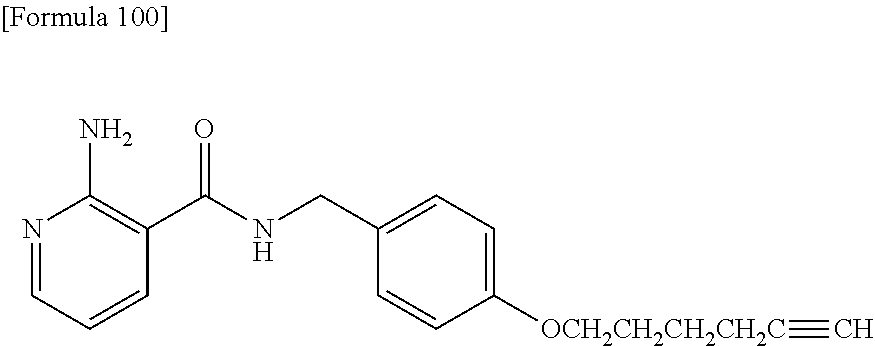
N1=CC=CC(C(NCC2=CC=C([OCH2CH2CH2CH2C]#C)C=C2)=O)=C1N
